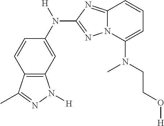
C12=C(C=C(N([H])C3=NN4C(=N3)C=CC=C4N(CCO[H])C)C=C1)N([H])N=C2C
